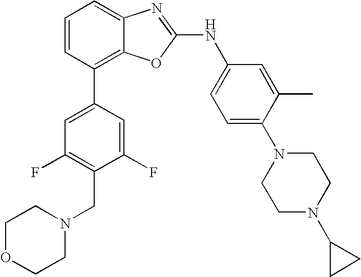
C1=CC(C2=CC(F)=C(CN3CCOCC3)C(F)=C2)=C2C(=C1)N=C(NC1=CC=C(N3CCN(C4CC4)CC3)C(C)=C1)O2
